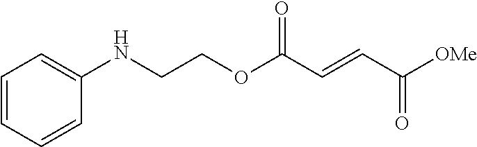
[OMe]C(C=CC(OCCNC1=CC=CC=C1)=O)=O
